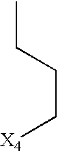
CCCC[X4]
